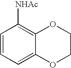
C1=CC=C2C(=C1[NHAc])OCCO2
